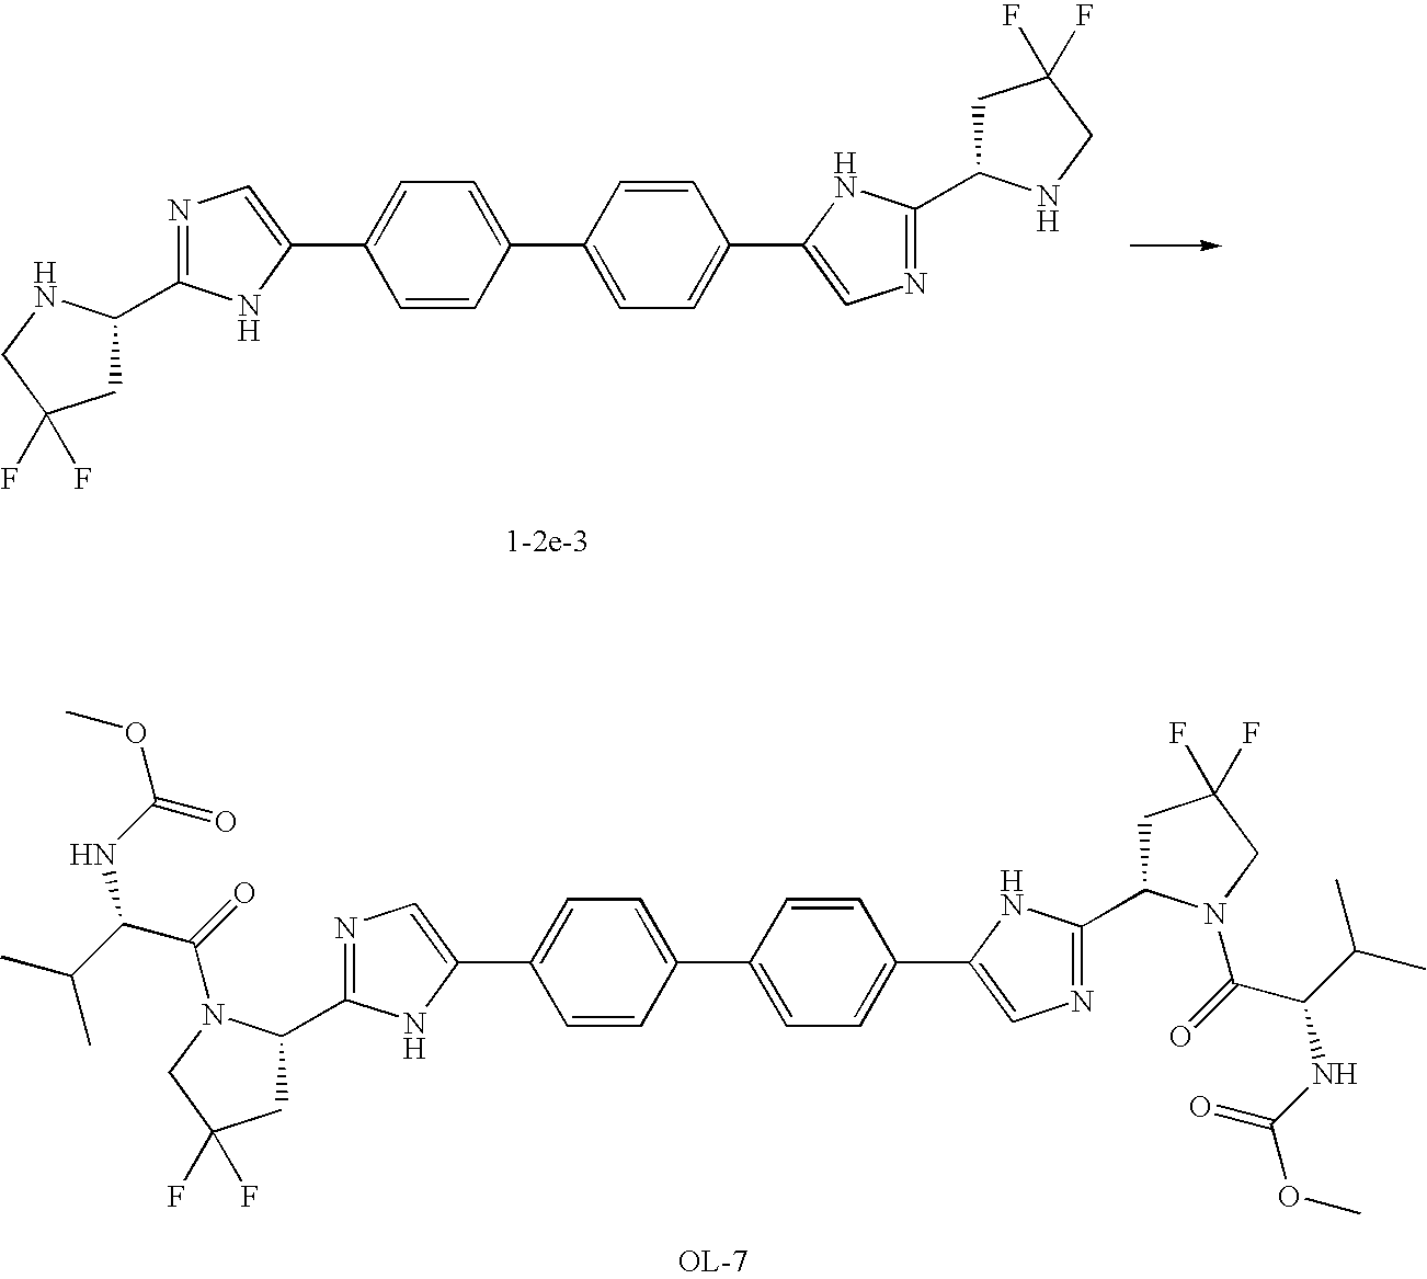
N1=C(C2CC(F)(F)CN2C(=O)C(C(C)C)NC(OC)=O)NC(C2=CC=C(C3=CC=C(C4=CN=C(C5CC(F)(F)CN5C(=O)C(C(C)C)NC(OC)=O)N4)C=C3)C=C2)=C1.N1=C(C2CC(F)(F)CN2)NC(C2=CC=C(C3=CC=C(C4=CN=C(C5CC(F)(F)CN5)N4)C=C3)C=C2)=C1
